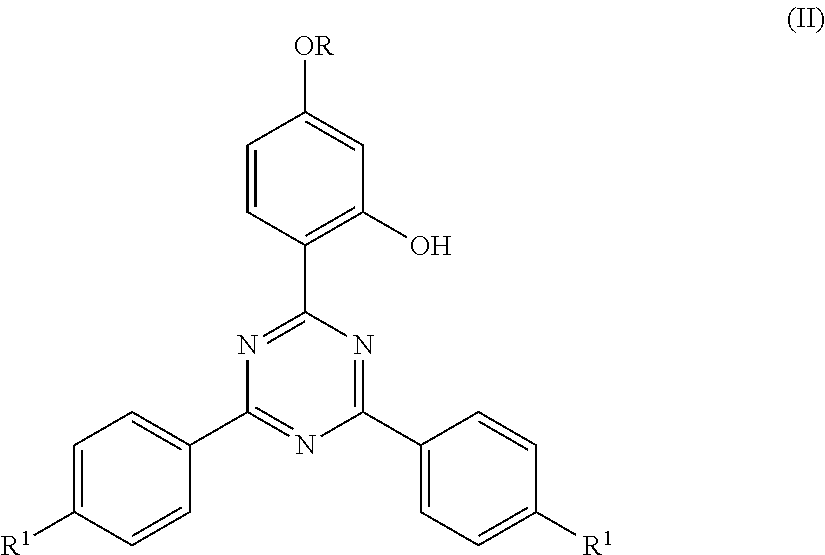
C1=C([R1])C=CC(C2=NC(C3=CC=C([R1])C=C3)=NC(C3=C(O)C=C([OR])C=C3)=N2)=C1
